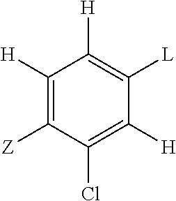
C1(Cl)=C([H])C([L])=C([H])C([H])=C1[Z]
